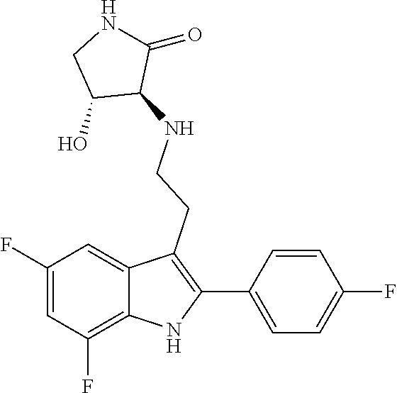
N(CCC1=C(C2=CC=C(F)C=C2)NC2=C(F)C=C(F)C=C21)C1C(=O)NCC1O
